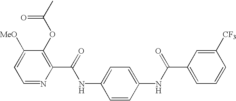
N(C(C1=C(OC(C)=O)C([MeO])=CC=N1)=O)C1=CC=C(NC(C2=CC=CC([CF3])=C2)=O)C=C1
